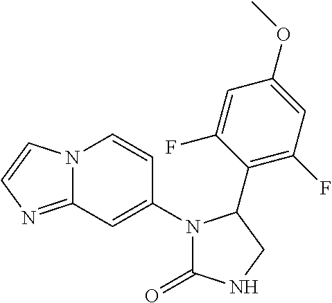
C12=NC=CN1C=CC(N1C(=O)NCC1C1=C(F)C=C(OC)C=C1F)=C2
